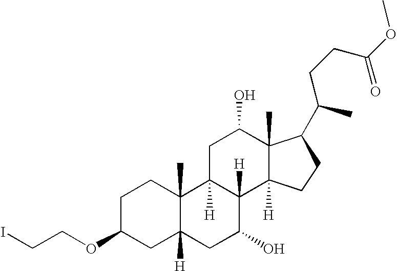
C1C(OCCI)CC2([H])C(C)(C1)C1([H])C([H])(C(O)C2)C2([H])C(C)(C(O)C1)C(C(C)CCC(=O)OC)CC2
